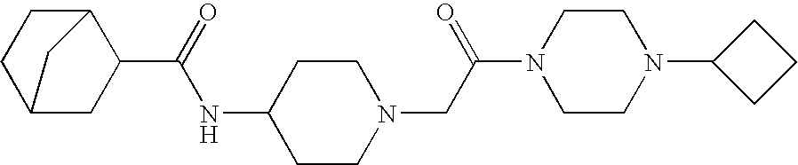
C(=O)(NC1CCN(CC(N2CCN(C3CCC3)CC2)=O)CC1)C1CC2CCC1C2
